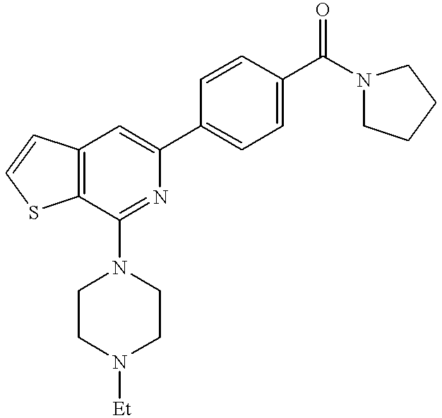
C12=C(C(N3CCN([Et])CC3)=NC(C3=CC=C(C(=O)N4CCCC4)C=C3)=C1)SC=C2
